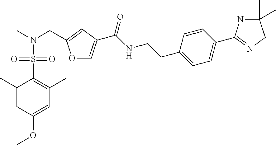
C1=C(C)C(S(=O)(=O)N(C)CC2=CC(C(NCCC3=CC=C(C4=NCC(C)(C)N4)C=C3)=O)=CO2)=C(C)C=C1OC
